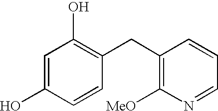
C1=C(O)C=CC(CC2=C([MeO])N=CC=C2)=C1O
